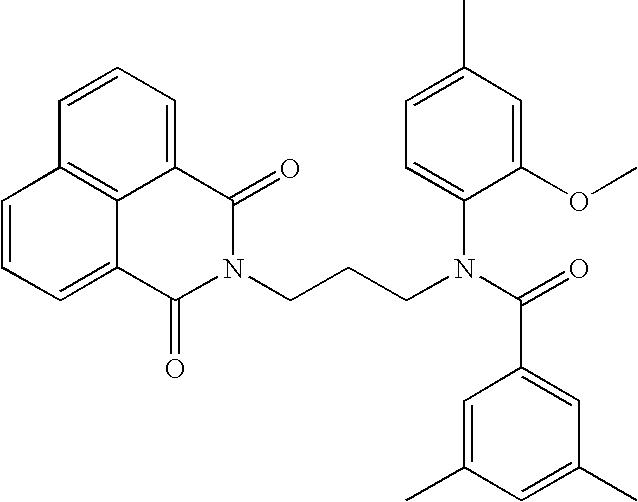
C12=CC=CC3=C1C(=CC=C3)C(=O)N(CCCN(C(=O)C1=CC(C)=CC(C)=C1)C1=CC=C(C)C=C1OC)C2=O
